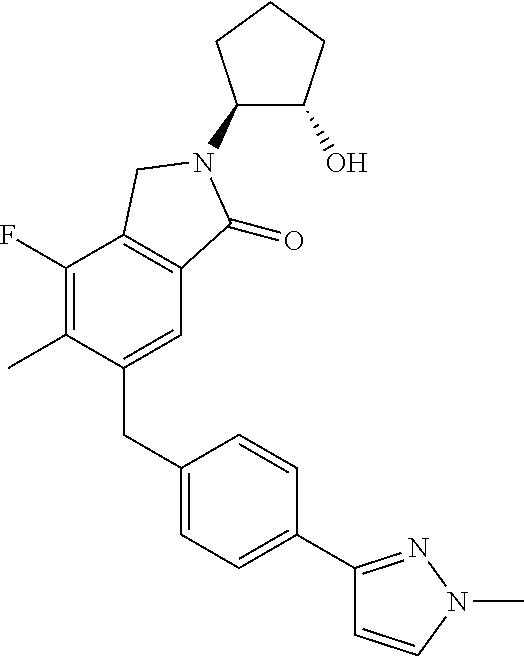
C1(N2C(=O)C3=C(C(F)=C(C)C(CC4=CC=C(C5=NN(C)C=C5)C=C4)=C3)C2)C(O)CCC1
